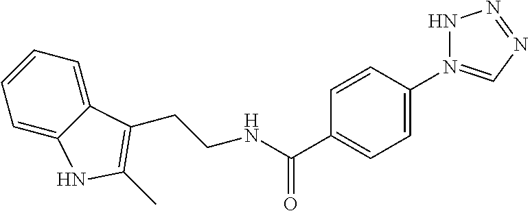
C1=CC=C2C(=C1)NC(C)=C2CCNC(C1=CC=C(N2=CN=NN2)C=C1)=O
